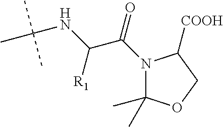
N1(C(=O)C(NC(C)(C)C)[R1])C(C)(C)OCC1[COOH]
